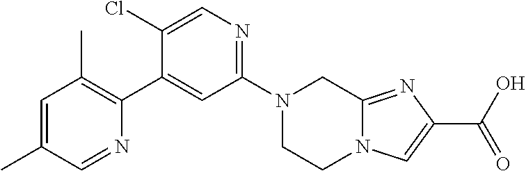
N1(C2=NC=C(Cl)C(C3=C(C)C=C(C)C=N3)=C2)CCN2C(=NC(C(O)=O)=C2)C1
